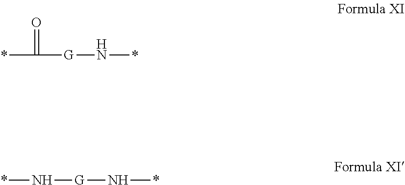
*C(=O)[G]N*.*N[G]N*
